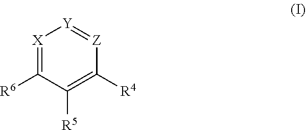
[X]1=C([R6])C([R5])=C([R4])[Z]=[Y]1
